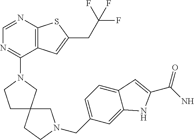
C1=NC2=C(C(N3CC4(CC3)CN(CC3=CC=C5C(=C3)NC(C(N)=O)=C5)CC4)=N1)C=C(CC(F)(F)F)S2
